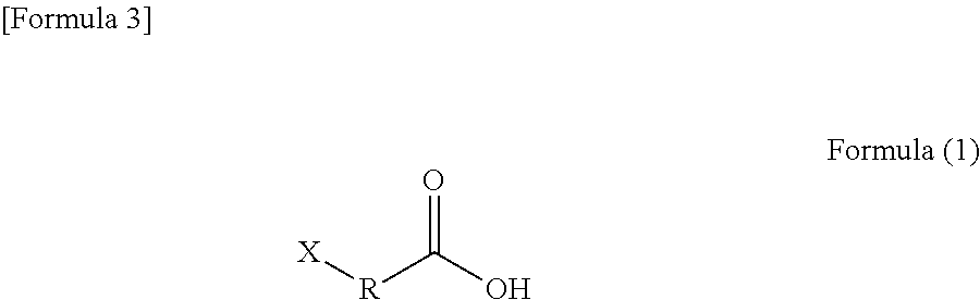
O=C(O)[R][X]
